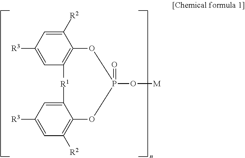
C1([R2])=CC([R3])=CC2=C1OP(O[M])(=O)OC1=C([R2])C=C([R3])C=C1[R1]2
